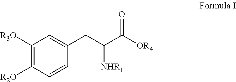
C1([R3O])=C([R2O])C=CC(CC(C([OR4])=O)[NHR1])=C1
